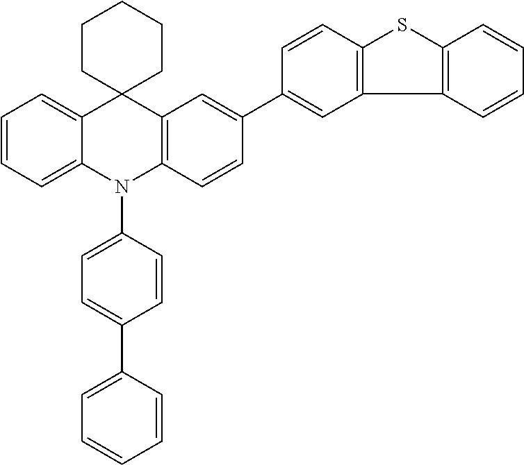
C1=CC=C2C(=C1)C1(C3=C(N2C2=CC=C(C4=CC=CC=C4)C=C2)C=CC(C2=CC4=C(C=C2)SC2=C4C=CC=C2)=C3)CCCCC1
